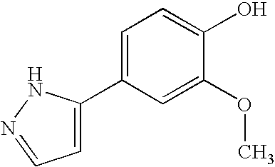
C1=C(C2=CC=NN2)C=C(OC)C(O)=C1
